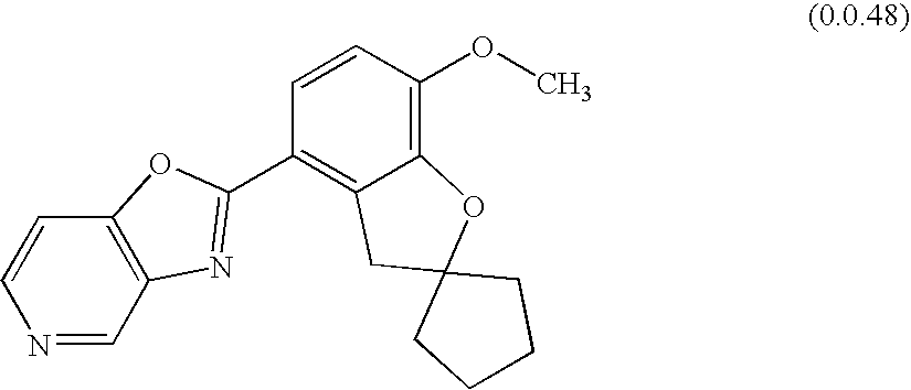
N1=CC2=C(C=C1)OC(C1=C3C(=C(OC)C=C1)OC1(C3)CCCC1)=N2
